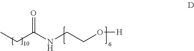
CCC(NCCO[H])=O
